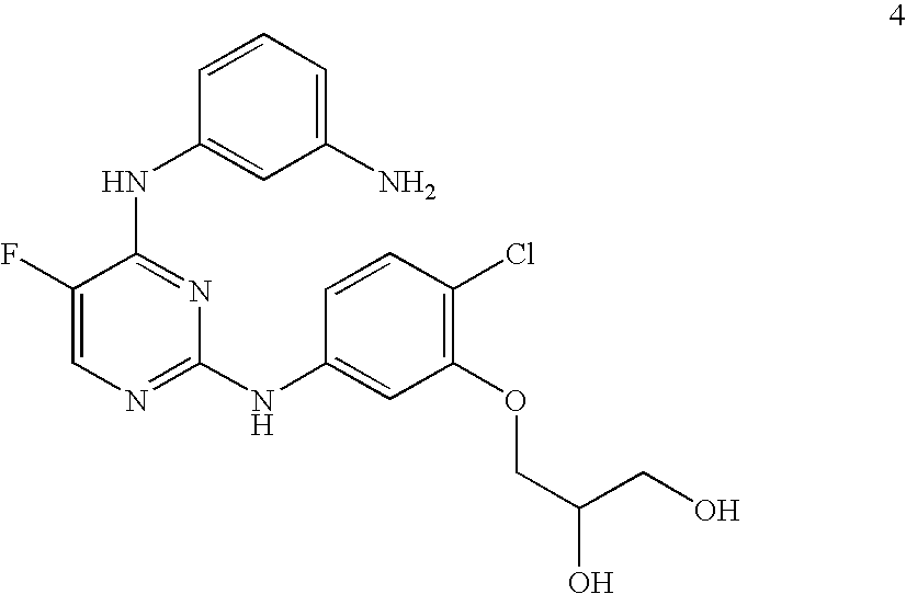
C1(F)=CN=C(NC2=CC(OCC(CO)O)=C(Cl)C=C2)N=C1NC1=CC(N)=CC=C1
